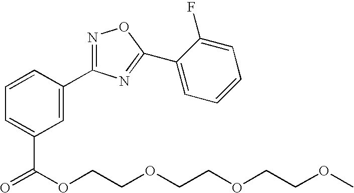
C1=CC(C2=NOC(C3=CC=CC=C3F)=N2)=CC(C(OCCOCCOCCOC)=O)=C1
